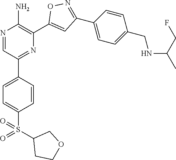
N1=CC(C2=CC=C(S(=O)(C3CCOC3)=O)C=C2)=NC(C2=CC(C3=CC=C(CNC(CF)C)C=C3)=NO2)=C1N
